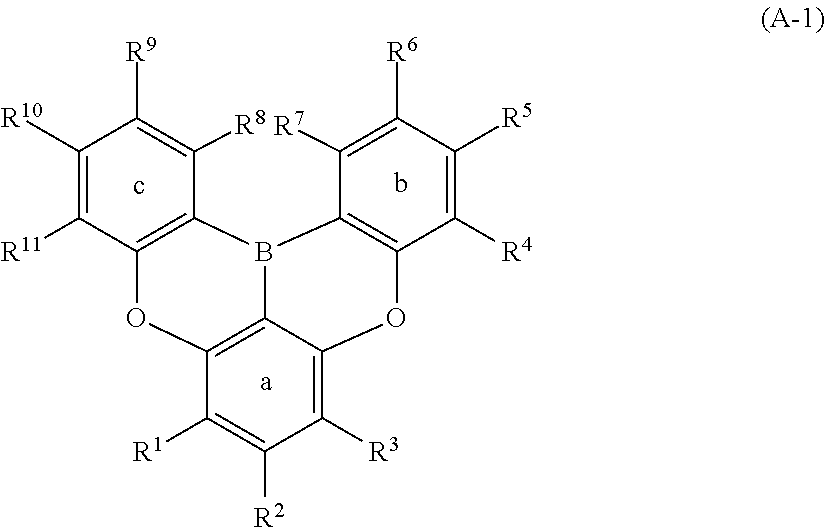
C12=C(B3C4=C(O1)C([R1])=C([R2])C([R3])=C4OC1=C3C([R7])=C([R6])C([R5])=C1[R4])C([R8])=C([R9])C([R10])=C2[R11]
